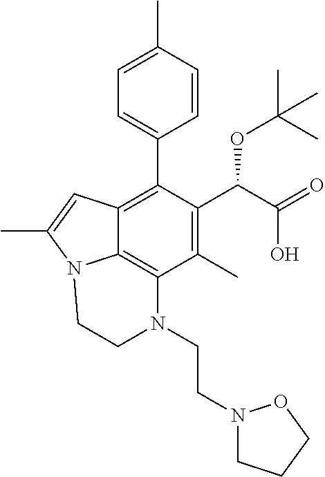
C1=C(C)C=CC(C2=C3C4=C(C(C)=C2C(C(O)=O)OC(C)(C)C)N(CCN2CCCO2)CCN4C(C)=C3)=C1
